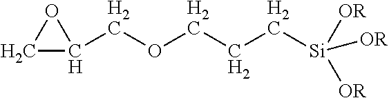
C1C(COCCC[Si]([OR])([OR])[OR])O1
